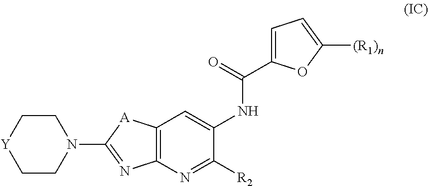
C1N(C2=NC3=C([A]2)C=C(NC(C2=CC=C([(R1)n])O2)=O)C([R2])=N3)CC[Y]C1
